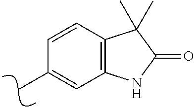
C1=CC2=C(C=C1C)NC(=O)C2(C)C
